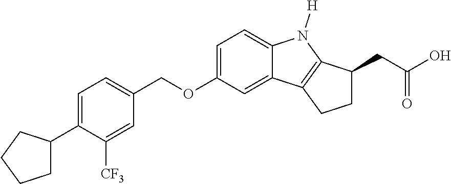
C1=C(C2CCCC2)C([CF3])=CC(COC2=CC=C3C(=C2)C2=C(N3[H])C(CC(O)=O)CC2)=C1
